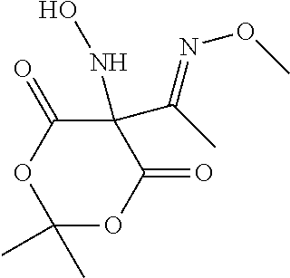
C1(C)(C)OC(=O)C(NO)(C(=NOC)C)C(=O)O1
